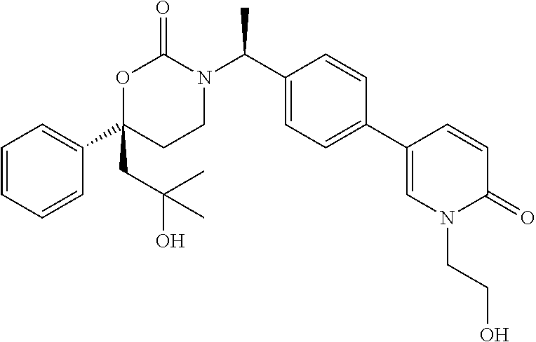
C1=CC=CC(C2(CC(O)(C)C)CCN(C(C3=CC=C(C4=CN(CCO)C(=O)C=C4)C=C3)C)C(=O)O2)=C1
